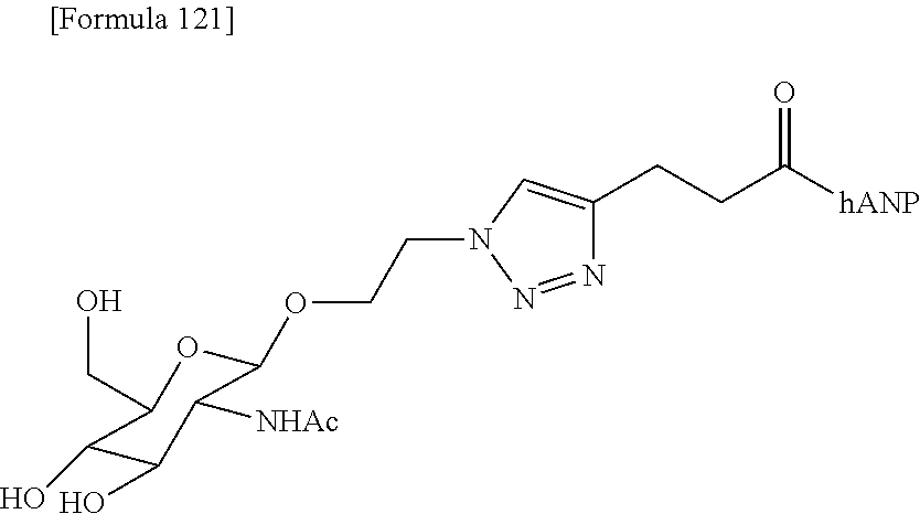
C1(OCCN2N=NC(CCC([hANP])=O)=C2)OC(CO)C(O)C(O)C1[NHAc]
